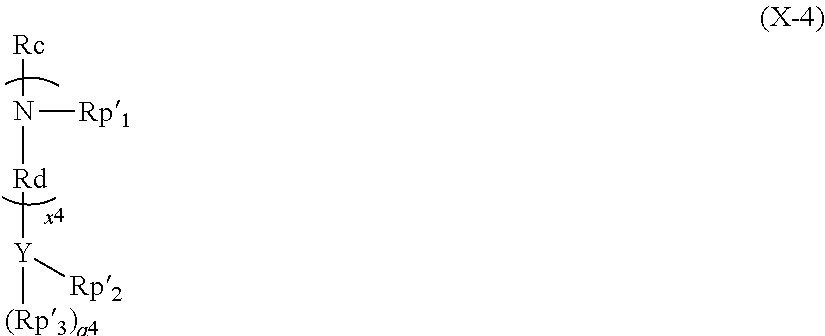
[Rc]N([Rp1])[Rd][Y]([Rp2])[(Rp3)a4]
